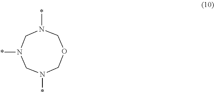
N1(*)CN(*)CN(*)COC1
